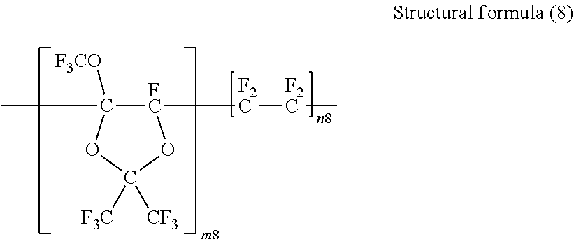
[FC]1([F2C][F2C]C)C(C)([F3CO])OC([F3C])([CF3])O1
